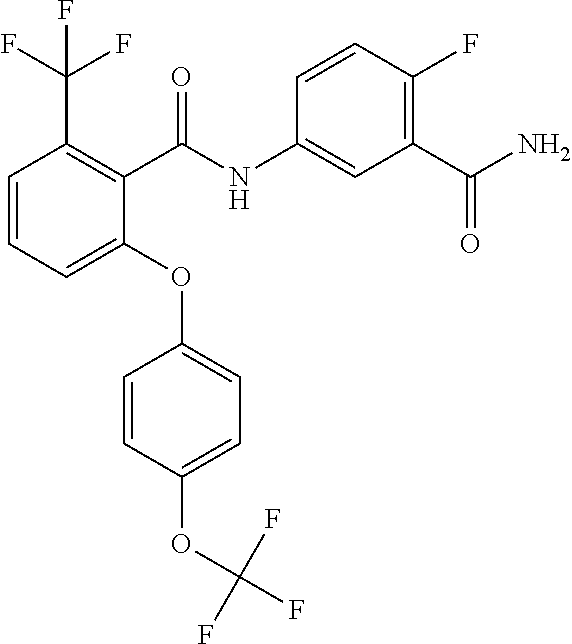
C1=CC=C(OC2=CC=C(OC(F)(F)F)C=C2)C(C(NC2=CC(C(N)=O)=C(F)C=C2)=O)=C1C(F)(F)F
